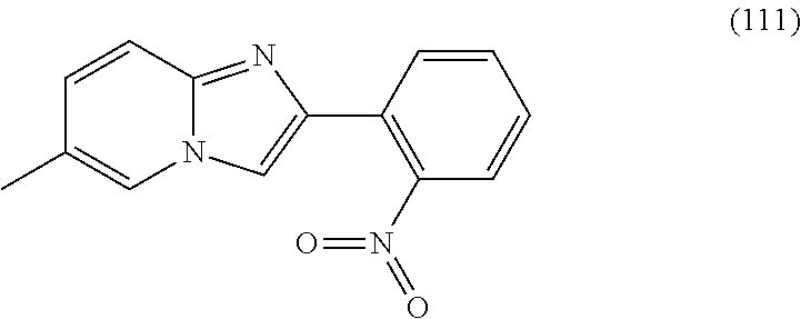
C1(C2=CN3C(=N2)C=CC(C)=C3)=C(N(=O)=O)C=CC=C1
